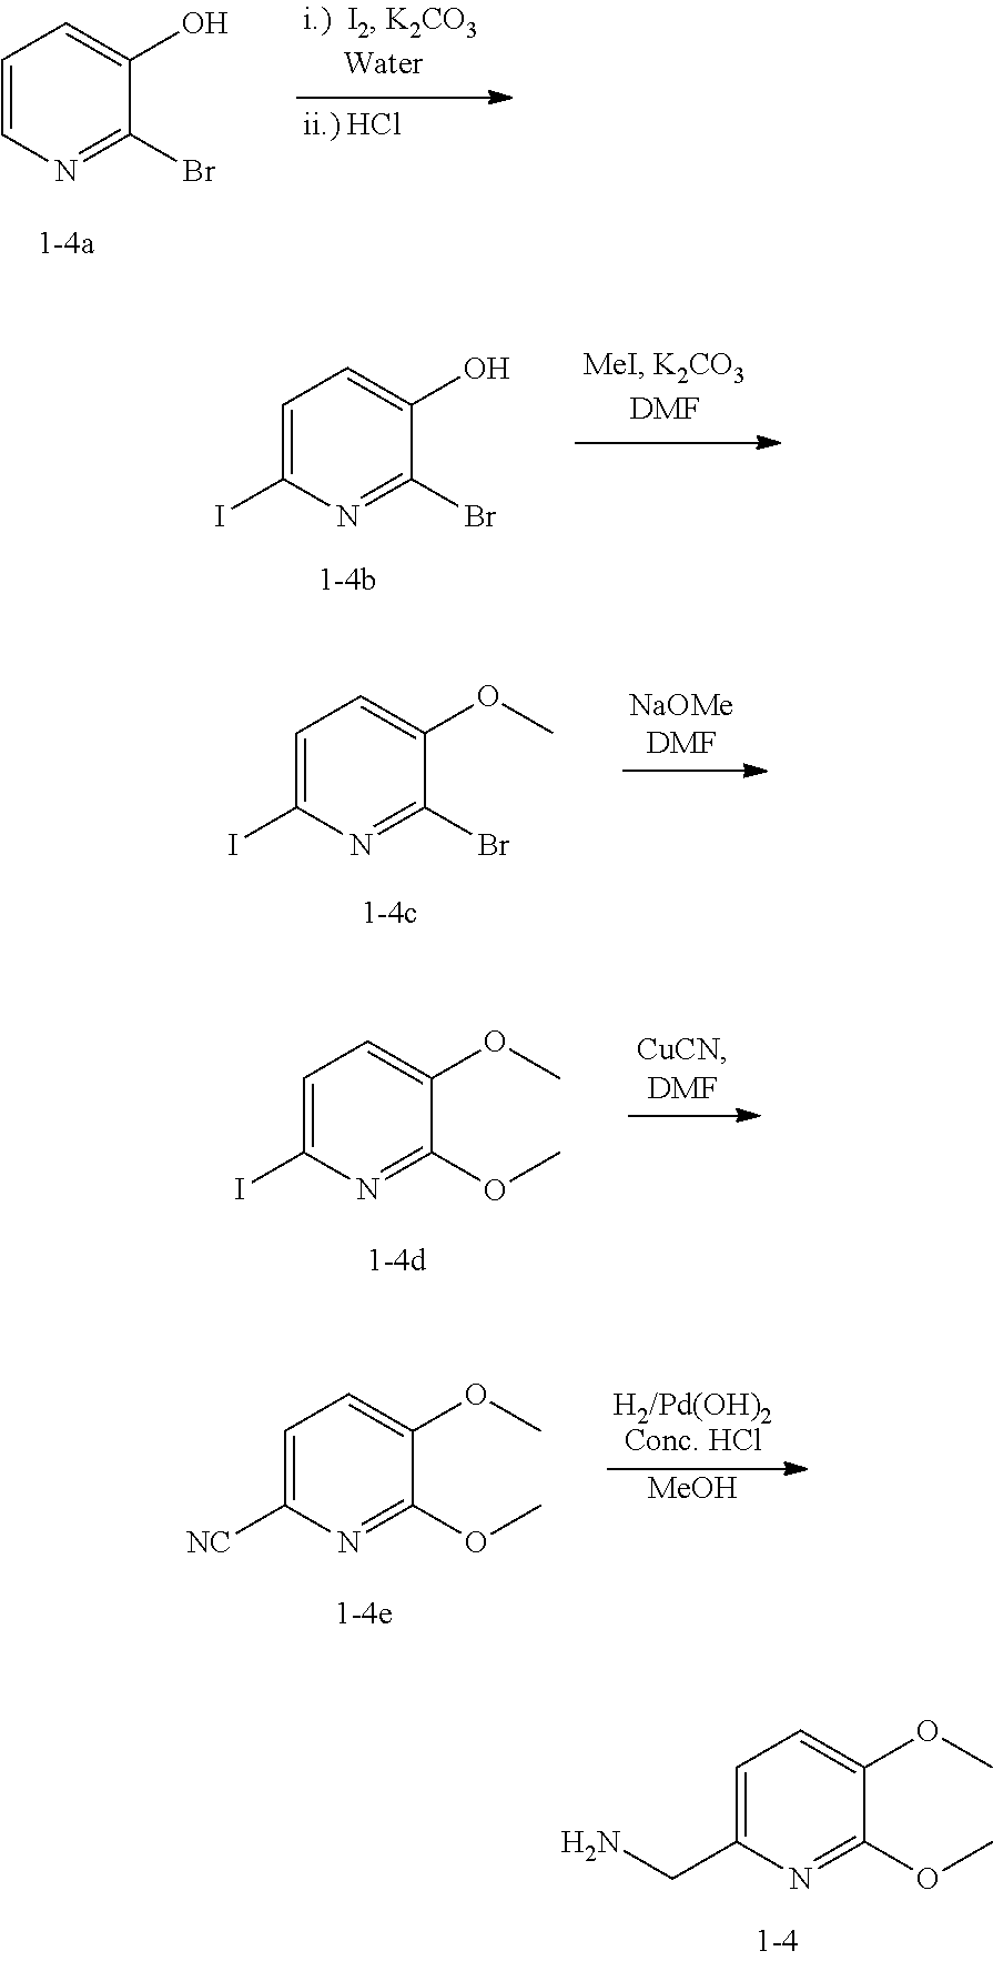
C1=C(CN)N=C(OC)C(OC)=C1.C1=C(I)N=C(OC)C(OC)=C1.C1=C([NC])N=C(OC)C(OC)=C1.[MeOH].[H2/Pd(OH)2Conc. HCl].C1=CN=C(Br)C(O)=C1.C1=C(I)N=C(Br)C(O)=C1.C1=C(I)N=C(Br)C(OC)=C1
